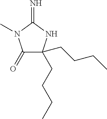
C1(=O)C(CCCC)(CCCC)NC(=N)N1C
